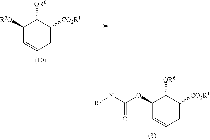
C1(OC(N[R7])=O)C=CCC([CO2R1])C1[OR6].C1([R5O])C=CCC([CO2R1])C1[OR6]
